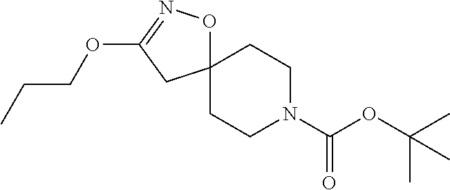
C(OC(C)(C)C)(=O)N1CCC2(ON=C(OCCC)C2)CC1
